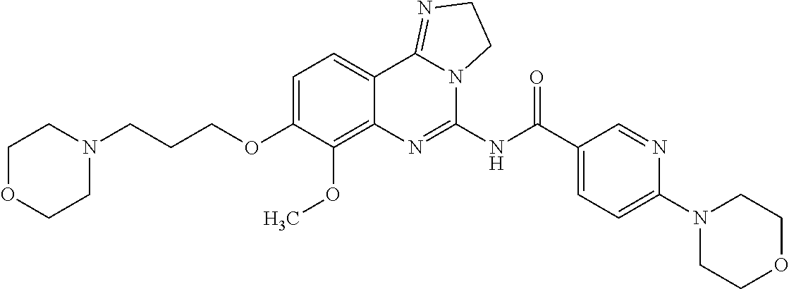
C1OCCN(CCCOC2=CC=C3C(=C2OC)N=C(NC(C2=CC=C(N4CCOCC4)N=C2)=O)N2C3=NCC2)C1
